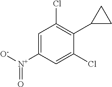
C1=C([N+](=O)[O-])C=C(Cl)C(C2CC2)=C1Cl
